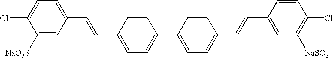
C1([NaO3S])=CC(C=CC2=CC=C(C3=CC=C(C=CC4=CC([NaSO3])=C(Cl)C=C4)C=C3)C=C2)=CC=C1Cl
